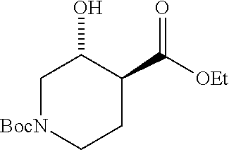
C1[BocN]CCC(C(=O)[OEt])C1O
